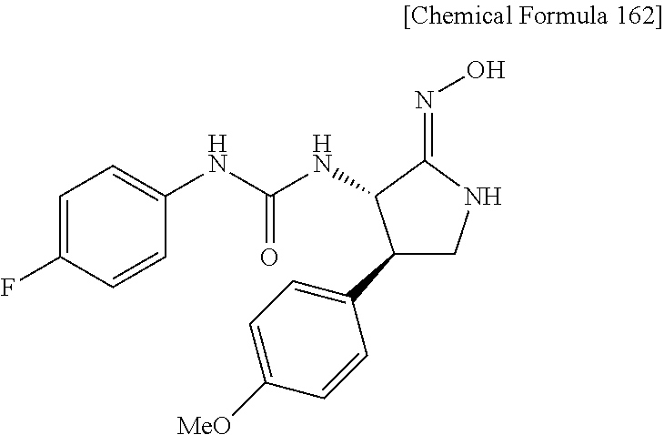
C1=C(F)C=CC(NC(NC2C(C3=CC=C([MeO])C=C3)CNC2=NO)=O)=C1
